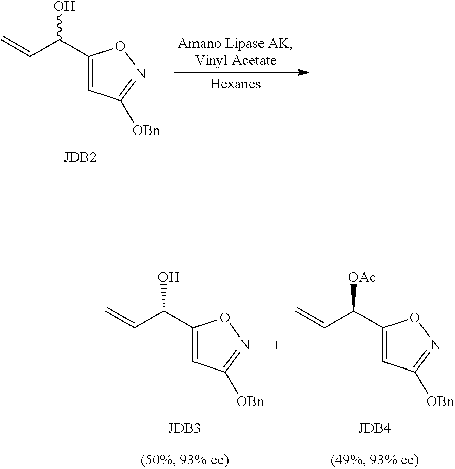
C1(C(O)C=C)=CC([OBn])=NO1.C1(C(O)C=C)=CC([OBn])=NO1.C1(C([OAc])C=C)=CC([OBn])=NO1
